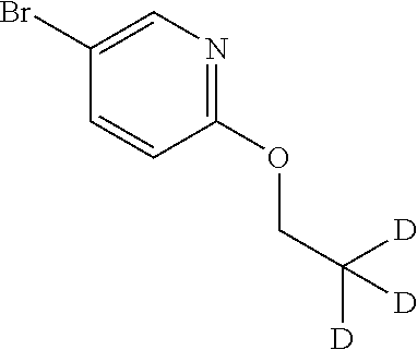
C1(Br)=CN=C(OCC([D])([D])[D])C=C1
